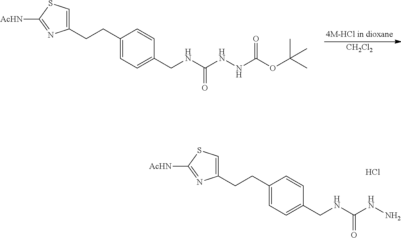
C1(CCC2=CC=C(CNC(NN)=O)C=C2)=CSC([AcHN])=N1.Cl.[CH2Cl2].C1(CCC2=CC=C(CNC(NNC(OC(C)(C)C)=O)=O)C=C2)=CSC([AcHN])=N1
